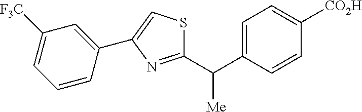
C1=C(C(C2=NC(C3=CC([F3C])=CC=C3)=CS2)[Me])C=CC([CO2H])=C1
